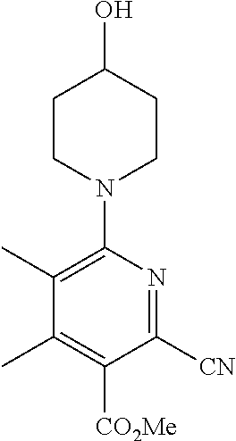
C1CN(C2=C(C)C(C)=C([CO2Me])C([CN])=N2)CCC1O
